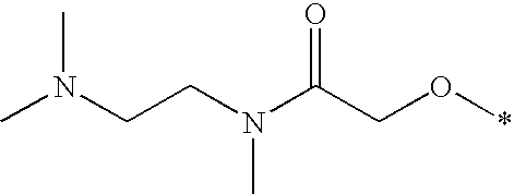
CN(CCN(C(CO*)=O)C)C
